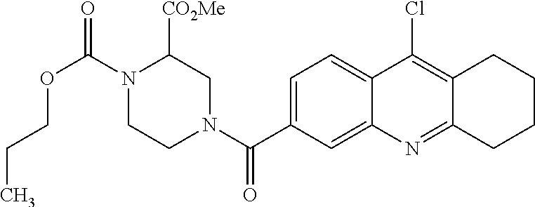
N1(C(OCCC)=O)CCN(C(=O)C2=CC=C3C(=C2)N=C2C(=C3Cl)CCCC2)CC1[CO2Me]
